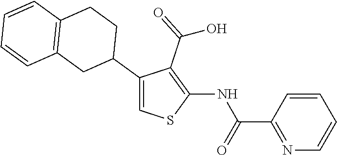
C1(NC(=O)C2=NC=CC=C2)=C(C(=O)O)C(C2CCC3=C(C2)C=CC=C3)=CS1
